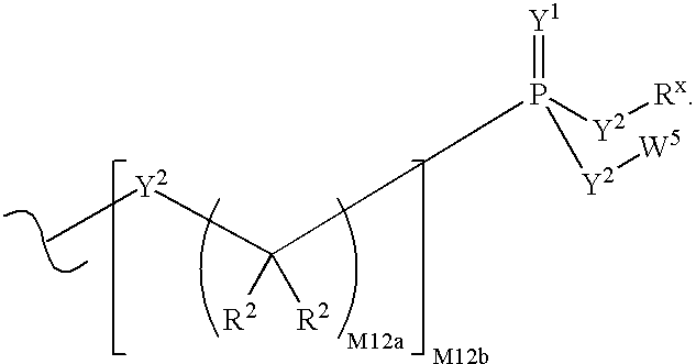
C(P([Y2][Rx])(=[Y1])[Y2][W5])([R2])([R2])[Y2]C
